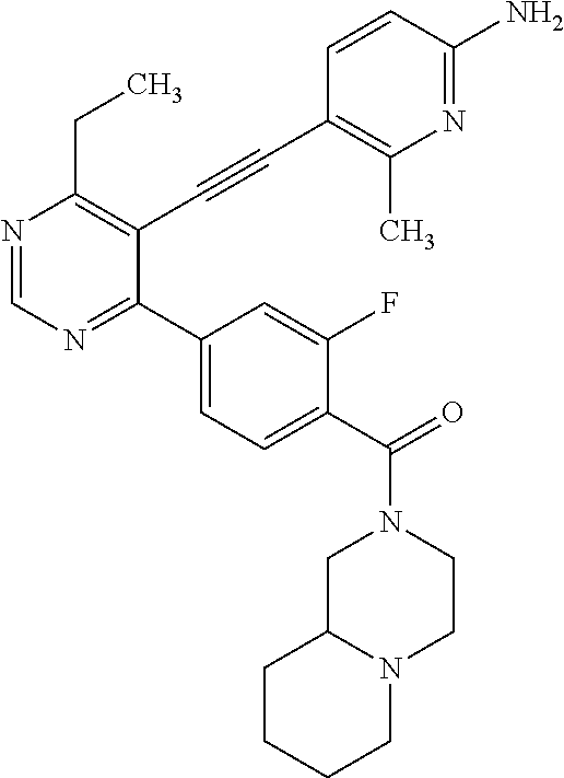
N1=CN=C(C2=CC=C(C(=O)N3CC4N(CC3)CCCC4)C(F)=C2)C(C#CC2=C(C)N=C(N)C=C2)=C1CC
